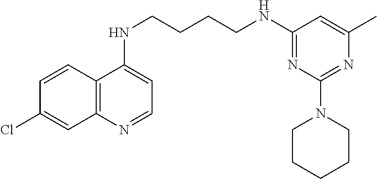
C12=C(N=CC=C1NCCCCNC1=NC(N3CCCCC3)=NC(C)=C1)C=C(Cl)C=C2
